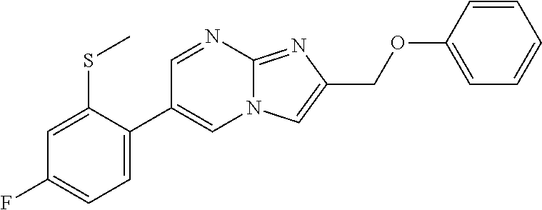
C1=NC2=NC(COC3=CC=CC=C3)=CN2C=C1C1=CC=C(F)C=C1SC
